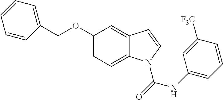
C1(OCC2=CC=CC=C2)=CC=C2C(=C1)C=CN2C(=O)NC1=CC=CC([F3C])=C1
